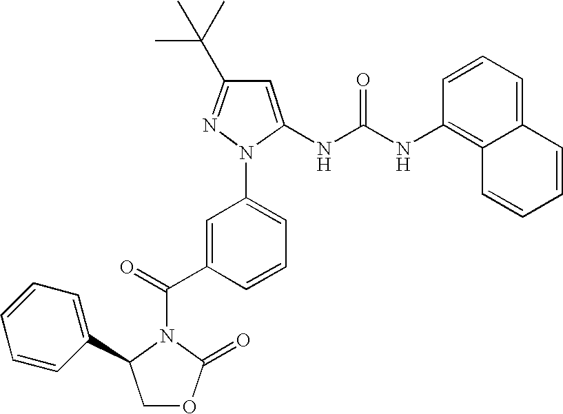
C1=C(NC(NC2=C3C(=CC=C2)C=CC=C3)=O)N(C2=CC=CC(C(=O)N3C(=O)OCC3C3=CC=CC=C3)=C2)N=C1C(C)(C)C
